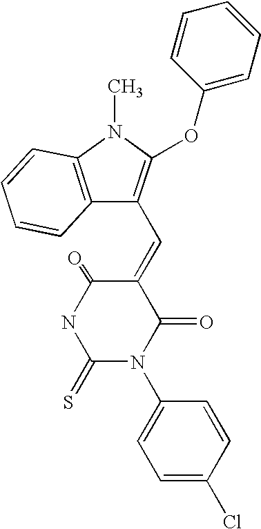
N1C(=S)N(C2=CC=C(Cl)C=C2)C(=O)C(=CC2=C(OC3=CC=CC=C3)N(C)C3=C2C=CC=C3)C1=O
